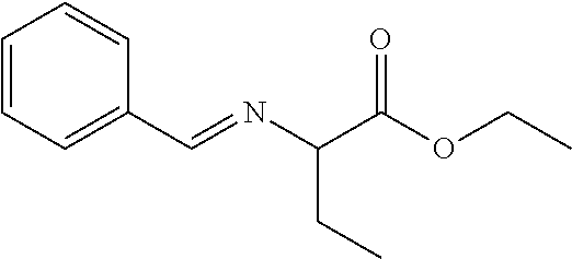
C(=NC(CC)C(=O)OCC)C1=CC=CC=C1
